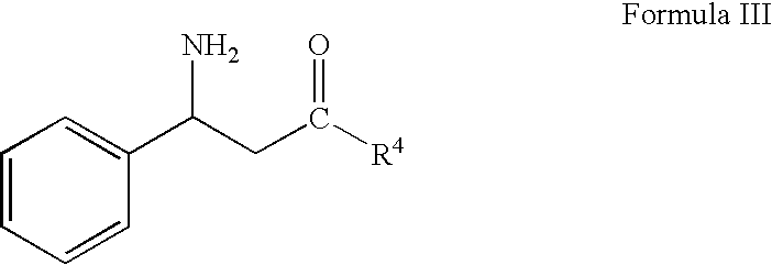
C1=CC=CC(C(CC([R4])=O)N)=C1
